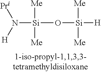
[Si](O[Si]([H])([Me])[Me])([Me])([Me])N([H])[Pri]
